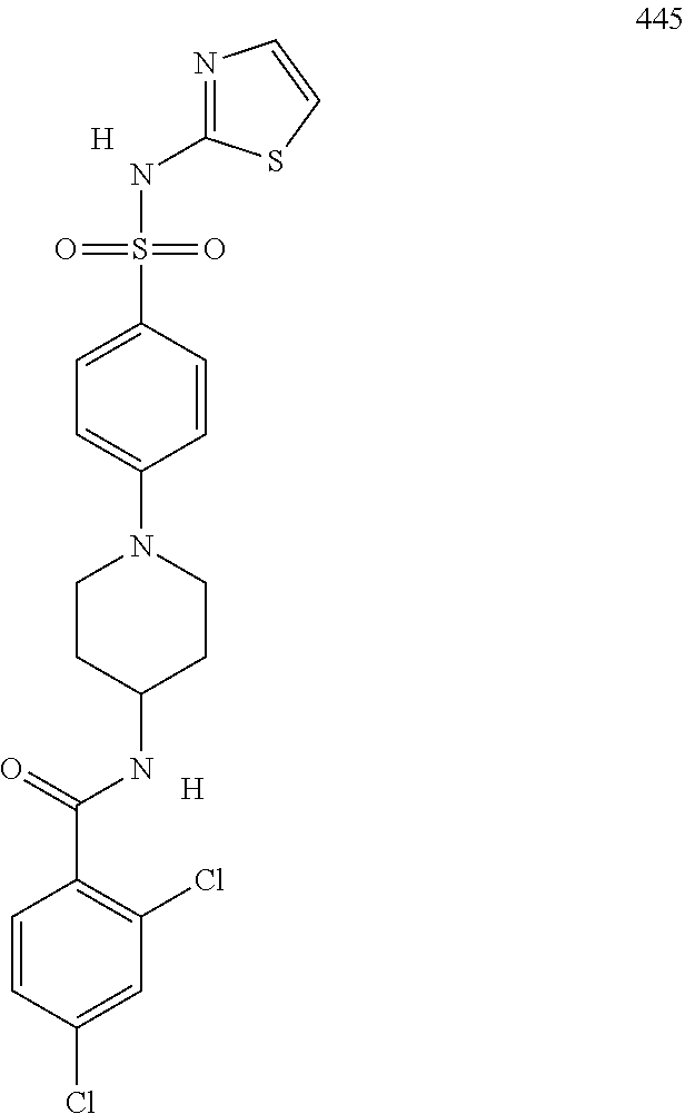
N1=C(NS(=O)(=O)C2=CC=C(N3CCC(NC(=O)C4=C(Cl)C=C(Cl)C=C4)CC3)C=C2)SC=C1.[H].[H]
